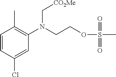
C1=CC(Cl)=CC(N(CCOS(C)(=O)=O)C[CO2Me])=C1C
